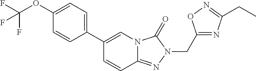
C1=CC2=NN(CC3=NC(CC)=NO3)C(=O)N2C=C1C1=CC=C(OC(F)(F)F)C=C1
